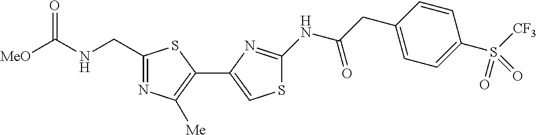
C1(CNC([MeO])=O)=NC([Me])=C(C2=CSC(NC(CC3=CC=C(S([CF3])(=O)=O)C=C3)=O)=N2)S1
